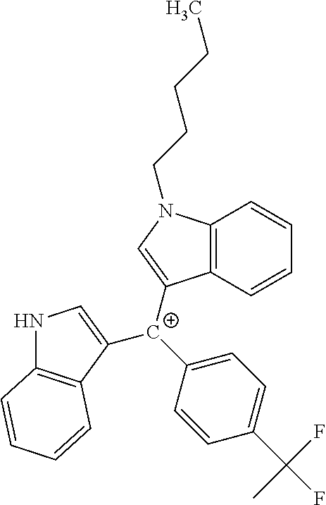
C12=C(C=CC=C1)C([C+](C1=CC=C(C(F)(F)C)C=C1)C1=CNC3=C1C=CC=C3)=CN2CCCCC
